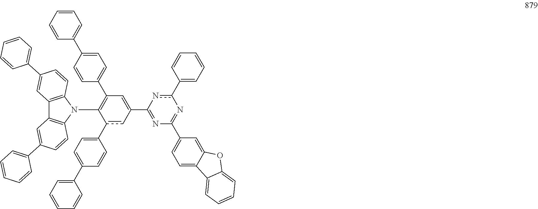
C1(N2C3=C(C4=C2C=CC(C2=CC=CC=C2)=C4)C=C(C2=CC=CC=C2)C=C3)=C(C2=CC=C(C3=CC=CC=C3)C=C2)C=C(C2=NC(C3=CC=C4C(=C3)OC3=CC=CC=C43)=Nc(C3=CC=CC=C3)n2)CC1C1=CC=C(C2=CC=CC=C2)C=C1
